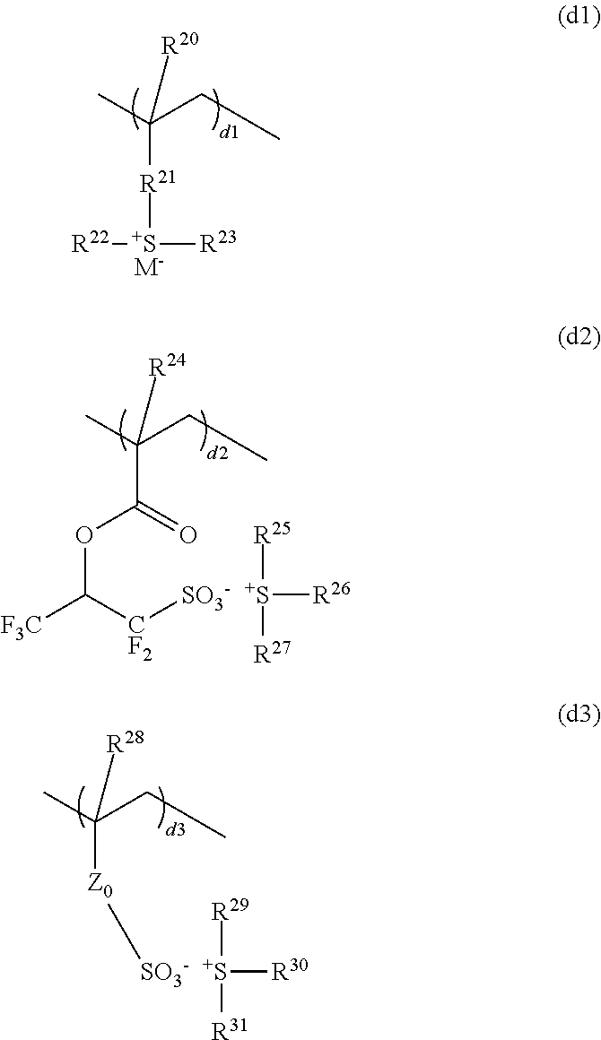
[R21]([S+]([R23])[R22])C(CC)(C)[R20].[M-].C(C(CC)(C)[R24])(=O)OC([F3C])[CF2][SO3-].[S+]([R26])([R25])[R27].[Z0](C(CC)(C)[R28])[SO3-].[S+]([R30])([R29])[R31]
